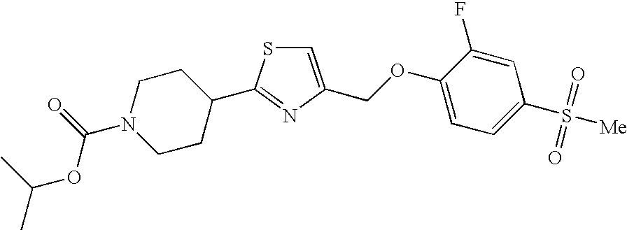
C1=C(COC2=CC=C(S(=O)(=O)[Me])C=C2F)N=C(C2CCN(C(=O)OC(C)C)CC2)S1
